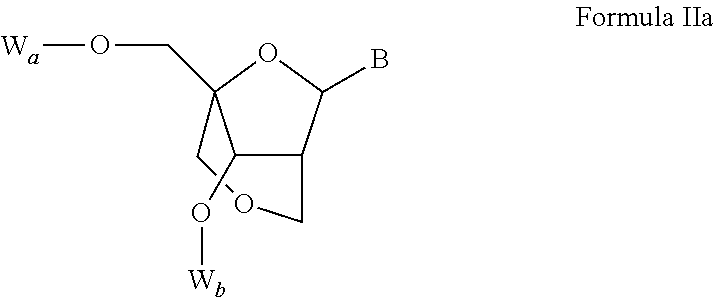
C12C(B)OC(CO[Wa])(COC1)C2O[Wb]
